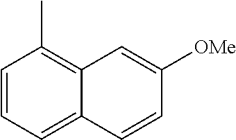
C1=CC=C2C(=C1C)C=C([OMe])C=C2
